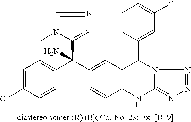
C1=C(Cl)C=CC(C(C2=CC3=C(C=C2)NC2=NN=NN2C3C2=CC(Cl)=CC=C2)(N)C2=CN=CN2C)=C1
